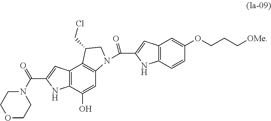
C12=C(C(O)=CC3=C1C(CCl)CN3C(C1=CC3=C(N1)C=CC(OCCC[OMe])=C3)=O)NC(C(N1CCOCC1)=O)=C2
